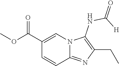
C(C1=CN2C(=NC(CC)=C2NC(=O)[H])C=C1)(OC)=O
